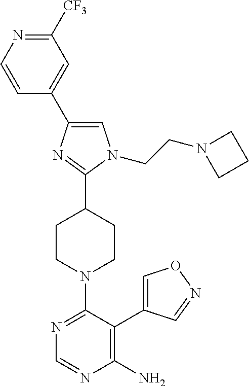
C1=C(C2=CC([CF3])=NC=C2)N=C(C2CCN(C3=NC=NC(N)=C3C3=CON=C3)CC2)N1CCN1CCC1
